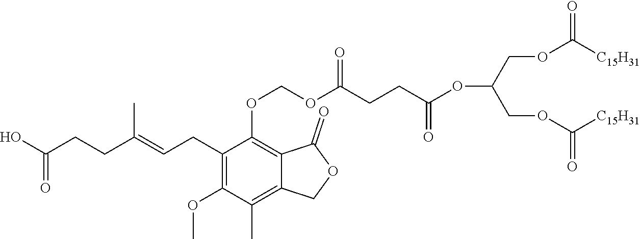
O(C(COC([C15H31])=O)COC([C15H31])=O)C(=O)CCC(=O)OCOC1=C2C(=C(C)C(OC)=C1CC=C(CCC(O)=O)C)COC2=O
